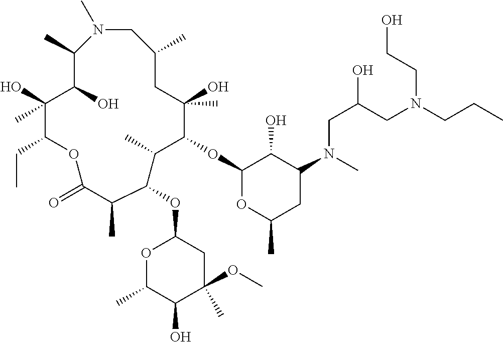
N1(C)CC(C)CC(O)(C)C(OC2OC(C)CC(N(CC(CN(CCO)CCC)O)C)C2O)C(C)C(OC2OC(C)C(O)C(C)(OC)C2)C(C)C(=O)OC(CC)C(O)(C)C(O)C1C
